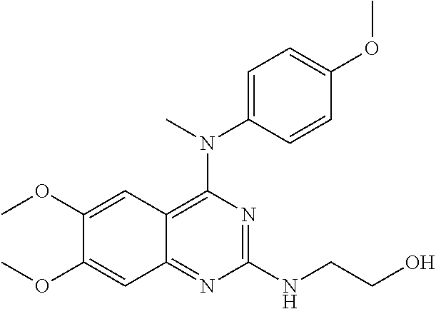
C1=CC(OC)=CC=C1N(C)C1=C2C(=NC(NCCO)=N1)C=C(OC)C(OC)=C2
